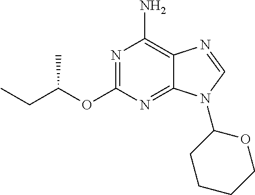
O(C1=NC(N)=C2C(=N1)N(C1CCCCO1)C=N2)C(CC)C
